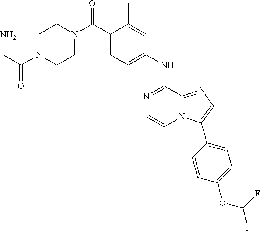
C1(NC2=NC=CN3C2=NC=C3C2=CC=C(OC(F)F)C=C2)=CC=C(C(N2CCN(C(CN)=O)CC2)=O)C(C)=C1
